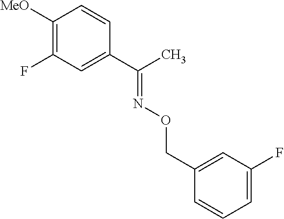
C1([MeO])=C(F)C=C(C(C)=NOCC2=CC(F)=CC=C2)C=C1
